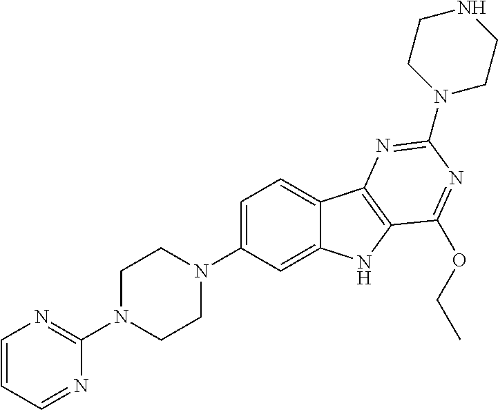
C1=C(N2CCN(C3=NC=CC=N3)CC2)C=C2C(=C1)C1=C(N2)C(OCC)=NC(N2CCNCC2)=N1
